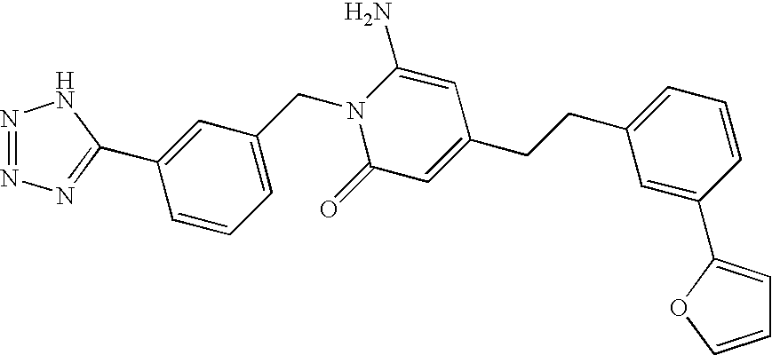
C1=COC(C2=CC(CCC3=CC(=O)N(CC4=CC=CC(C5=NN=NN5)=C4)C(N)=C3)=CC=C2)=C1
